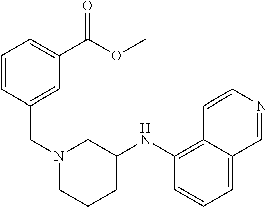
C1=C2C(=C(NC3CN(CC4=CC(C(OC)=O)=CC=C4)CCC3)C=C1)C=CN=C2
